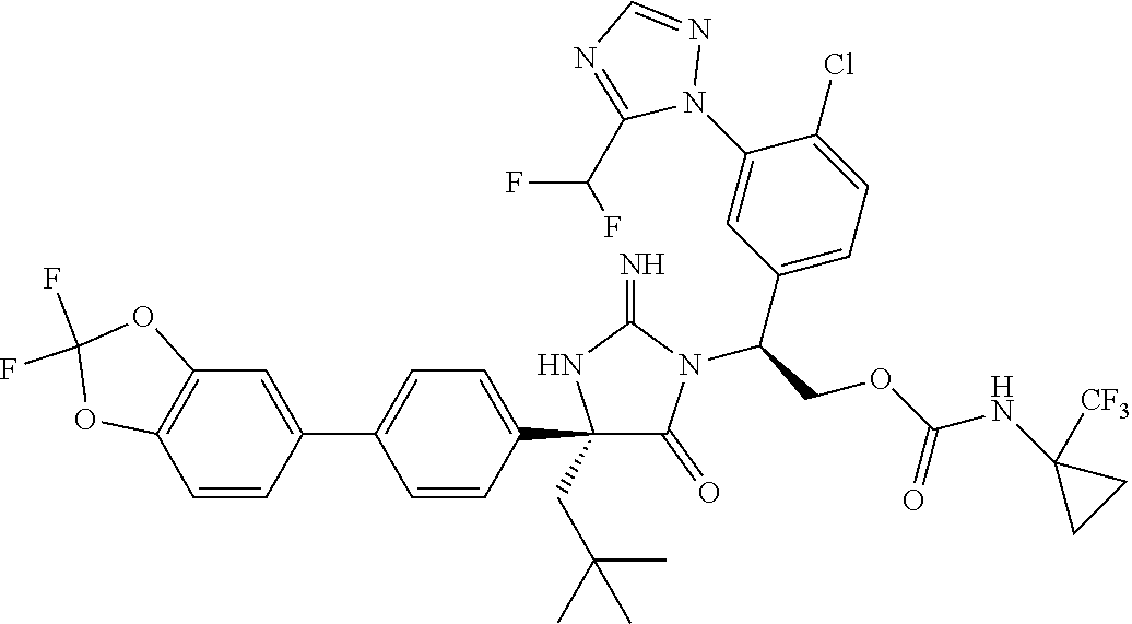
C1(C2=CC=C(C3=CC4=C(C=C3)OC(F)(F)O4)C=C2)(CC(C)(C)C)C(=O)N(C(COC(NC2([CF3])CC2)=O)C2=CC=C(Cl)C(N3N=CN=C3C(F)F)=C2)C(=N)N1
